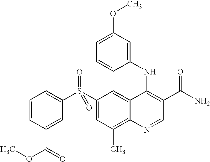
C1(S(C2=CC=CC(C(=O)OC)=C2)(=O)=O)=CC(C)=C2C(=C1)C(NC1=CC(OC)=CC=C1)=C(C(N)=O)C=N2
